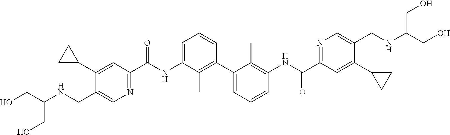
C1(C2CC2)=CC(C(NC2=CC=CC(C3=CC=CC(NC(C4=NC=C(CNC(CO)CO)C(C5CC5)=C4)=O)=C3C)=C2C)=O)=NC=C1CNC(CO)CO
